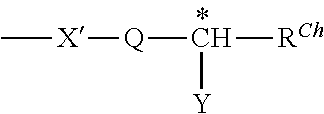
C[X][Q]C([RCh])[Y]
